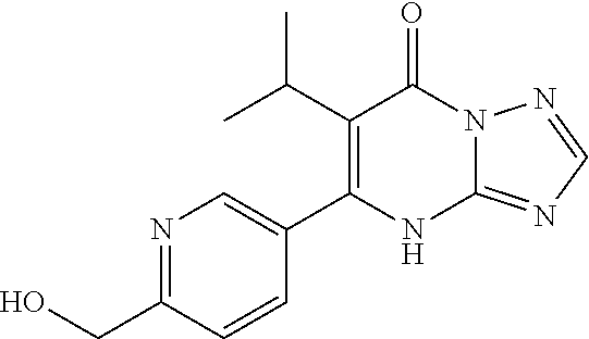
C1(C(C)C)=C(C2=CN=C(CO)C=C2)NC2=NC=NN2C1=O
